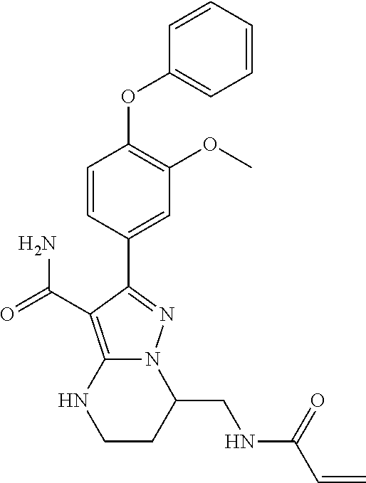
C1=CC=C(OC2=C(OC)C=C(C3=NN4C(=C3C(=O)N)NCCC4CNC(C=C)=O)C=C2)C=C1
